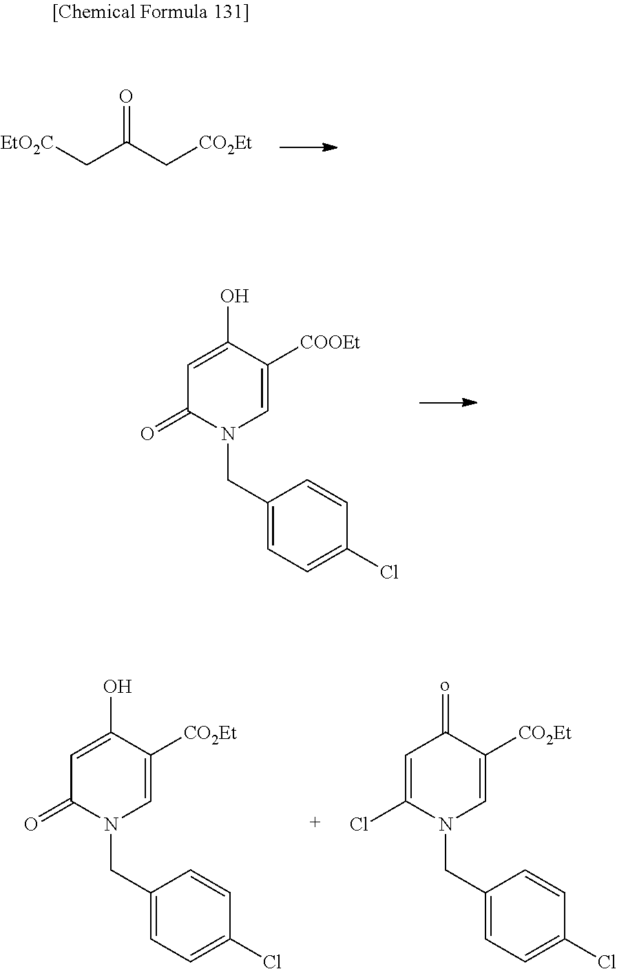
C(C1=CC=C(Cl)C=C1)N1C(=O)C=C(O)C([COOEt])=C1.O=C(C[EtO2C])C[CO2Et].C(C1=CC=C(Cl)C=C1)N1C(=O)C=C(O)C([CO2Et])=C1.C(C1=CC=C(Cl)C=C1)N1C(Cl)=CC(=o)C([CO2Et])=C1
